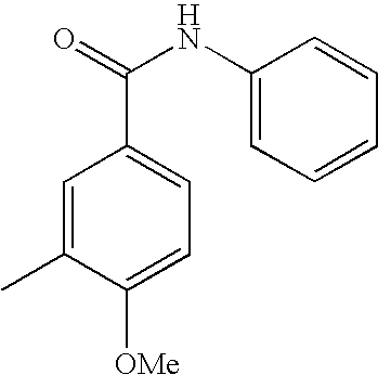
C1=C(C)C([OMe])=CC=C1C(=O)NC1=CC=CC=C1
